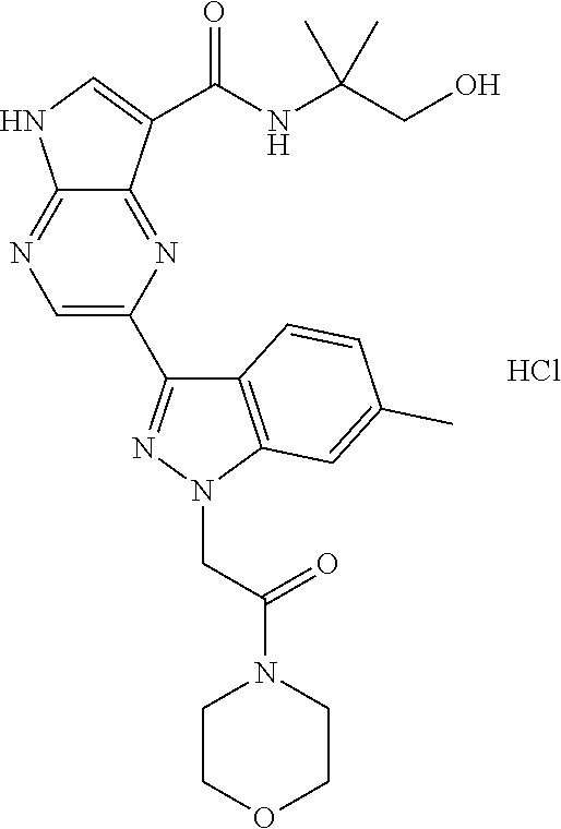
C1=C(C2=NN(CC(N3CCOCC3)=O)C3=C2C=CC(C)=C3)N=C2C(=N1)NC=C2C(NC(CO)(C)C)=O.Cl
